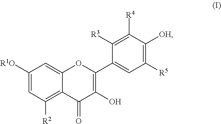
C1([R1O])=CC([R2])=C2C(=C1)OC(C1=CC([R5])=C([OH])C([R4])=C1[R3])=C(O)C2=O
